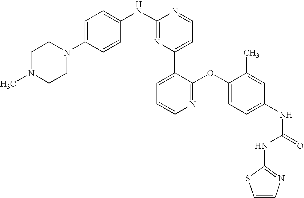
C1(NC2=CC=C(N3CCN(C)CC3)C=C2)=NC(C2=CC=CN=C2OC2=CC=C(NC(=O)NC3=NC=CS3)C=C2C)=CC=N1
